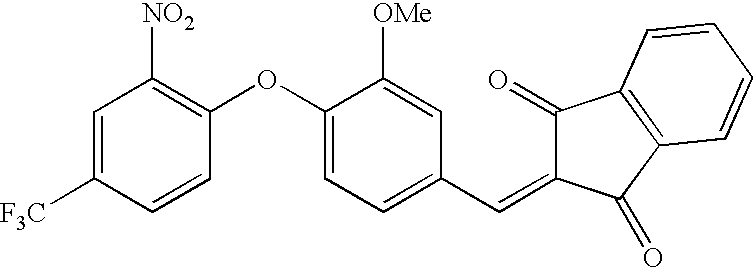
C1=C([F3C])C=CC(OC2=CC=C(C=C3C(=O)C4=C(C3=O)C=CC=C4)C=C2[OMe])=C1[NO2]
